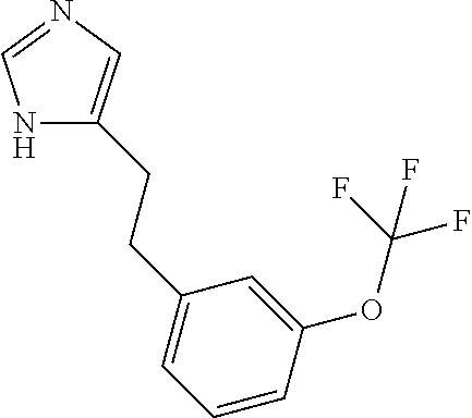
N1C(CCC2=CC=CC(OC(F)(F)F)=C2)=CN=C1
